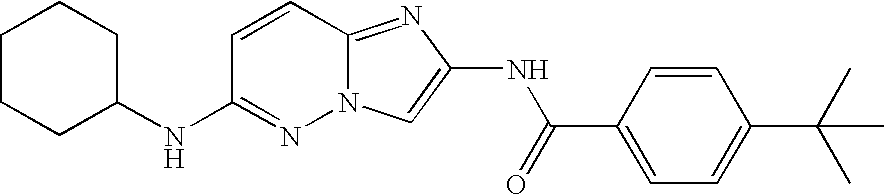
C1=CC2=NC(NC(C3=CC=C(C(C)(C)C)C=C3)=O)=CN2N=C1NC1CCCCC1
